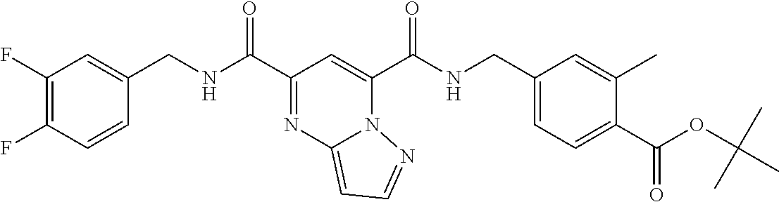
C1(F)=C(F)C=CC(CNC(C2=NC3=CC=NN3C(C(NCC3=CC=C(C(=O)OC(C)(C)C)C(C)=C3)=O)=C2)=O)=C1
